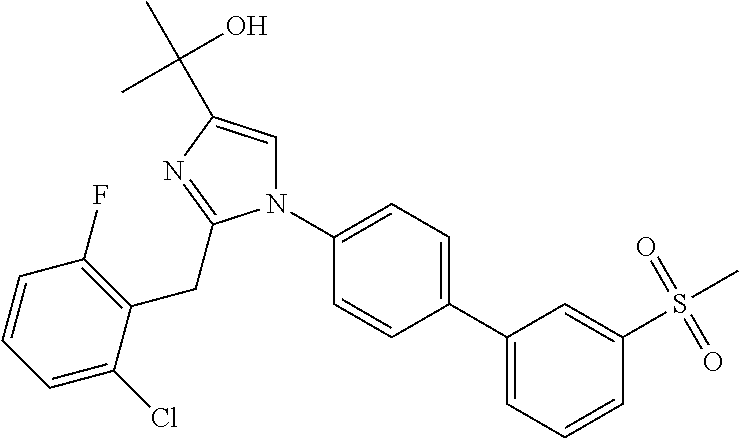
N1(C2=CC=C(C3=CC=CC(S(=O)(=O)C)=C3)C=C2)C=C(C(C)(O)C)N=C1CC1=C(F)C=CC=C1Cl
